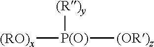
[(RO)x][P(O)]([(OR)z])[(R)y]
